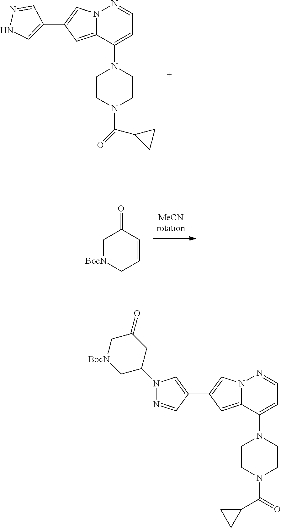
C1[BocN]CC=CC1=O.C1(C2=CNN=C2)=CN2C(=C1)C(N1CCN(C(=O)C3CC3)CC1)=CC=N2.C1(C2=CN3C(=C2)C(N2CCN(C(=O)C4CC4)CC2)=CC=N3)=CN(C2C[BocN]CC(=O)C2)N=C1
